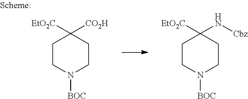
C1CN([BOC])CCC1([EtO2C])[CO2H].C1CN([BOC])CCC1([EtO2C])N[Cbz]
